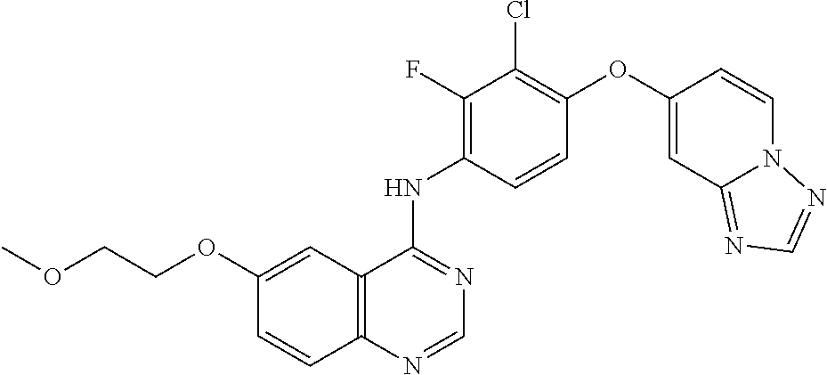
C1=NC2=C(C(NC3=C(F)C(Cl)=C(OC4=CC5=NC=NN5C=C4)C=C3)=N1)C=C(OCCOC)C=C2
